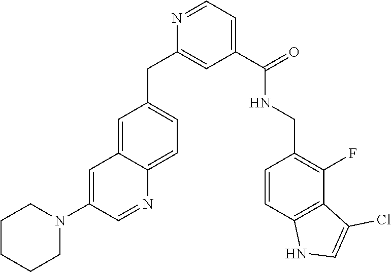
C1(C(=O)NCC2=C(F)C3=C(C=C2)NC=C3Cl)=CC=NC(CC2=CC=C3C(=C2)C=C(N2CCCCC2)C=N3)=C1
